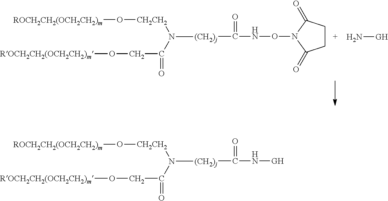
[(CH2)j](C(NON1C(=O)CCC1=O)=O)N(C(CO[ROCH2CH2(OCH2CH2)m])=O)[CH2CH2]O[ROCH2CH2(OCH2CH2)m].N[GH].[(CH2)j](C(N[GH])=O)N(C(CO[ROCH2CH2(OCH2CH2)m])=O)[CH2CH2]O[ROCH2CH2(OCH2CH2)m]
